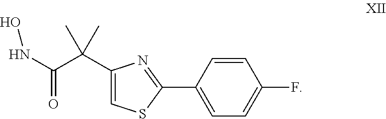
C1(C(C)(C)C(=O)NO)=CSC(C2=CC=C(F)C=C2)=N1
